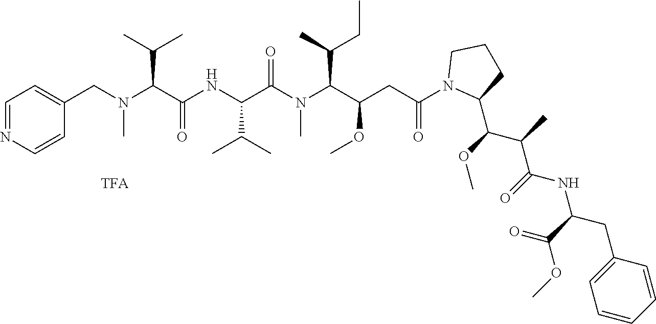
C1=C(CN(C(C(NC(C(N(C(C(CC(N2C(C(OC)C(C)C(=O)NC(C(=O)OC)CC3=CC=CC=C3)CCC2)=O)OC)C(C)CC)C)=O)C(C)C)=O)C(C)C)C)C=CN=C1
